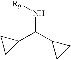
N([R9])C(C1CC1)C1CC1
